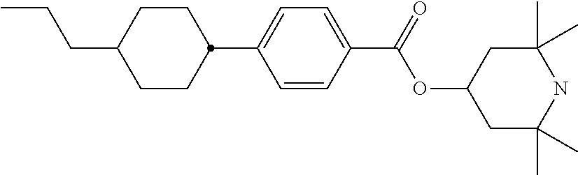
C1CC(CCC)CCC1C1=CC=C(C(OC2CC(C)(C)NC(C)(C)C2)=O)C=C1
